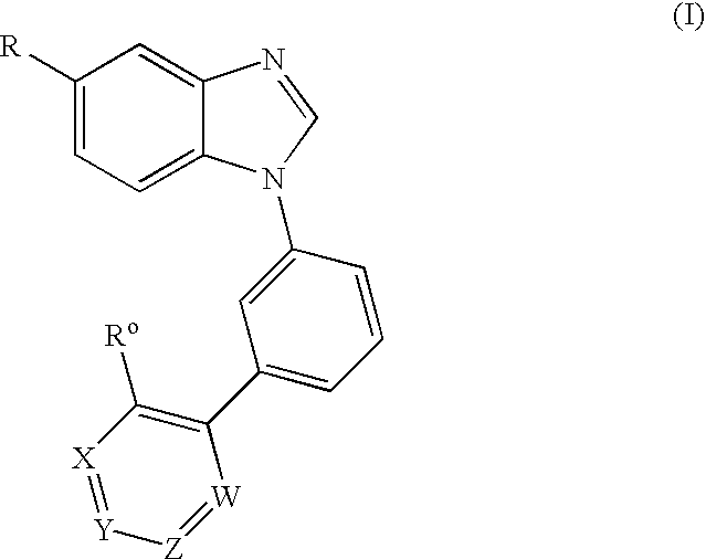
C1([R])=CC=C2C(=C1)N=CN2C1=CC(C2=C([Ro])[X]=[Y][Z]=[W]2)=CC=C1
